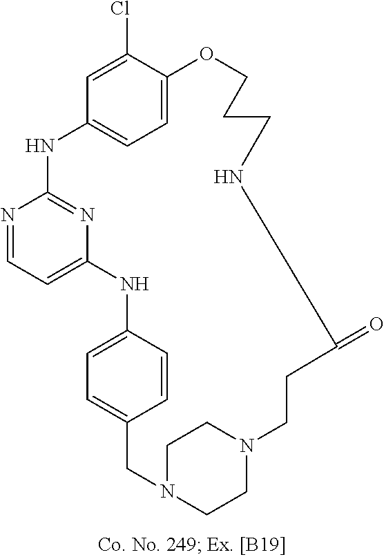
N1=CC=C2N=C1NC1=CC=C(C(Cl)=C1)OCCCNC(=O)CCN1CCN(CC3=CC=C(N2)C=C3)CC1
